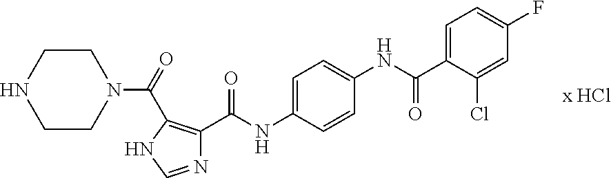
N1(C(=O)C2=C(C(NC3=CC=C(NC(=O)C4=CC=C(F)C=C4Cl)C=C3)=O)N=CN2)CCNCC1
